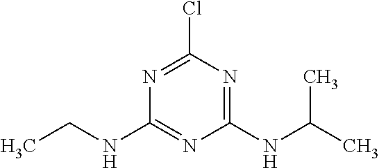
N1=C(Cl)N=C(NC(C)C)N=C1NCC
